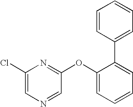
C1(Cl)=CN=CC(OC2=CC=CC=C2C2=CC=CC=C2)=N1
